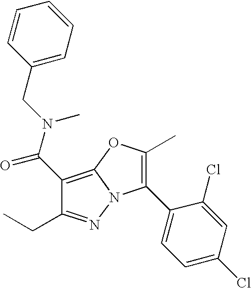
C1(C(N(CC2=CC=CC=C2)C)=O)=C2N(N=C1CC)C(C1=CC=C(Cl)C=C1Cl)=C(C)O2
